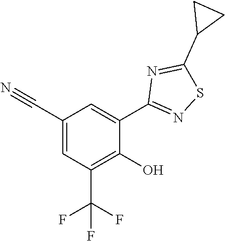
C1(C2=CC(C#N)=CC(C(F)(F)F)=C2O)=NSC(C2CC2)=N1
